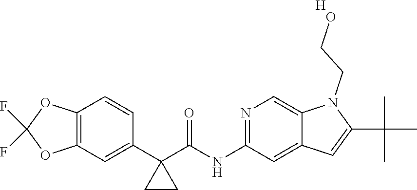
N(C1=NC=C2C(=C1)C=C(C(C)(C)C)N2CCO)C(C1(C2=CC3=C(C=C2)OC(F)(F)O3)CC1)=O.[H]
